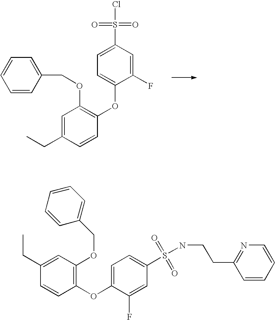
C1=CC(COC2=C(OC3=CC=C(S(Cl)(=O)=O)C=C3F)C=CC(CC)=C2)=CC=C1.C1(OC2=CC=C(S(NCCC3=NC=CC=C3)(=O)=O)C=C2F)=C(OCC2=CC=CC=C2)C=C(CC)C=C1
